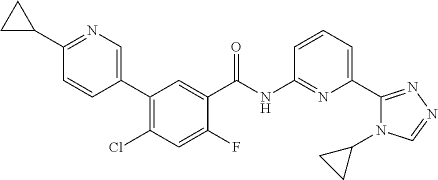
C1=CC(C2=C(Cl)C=C(F)C(C(NC3=NC(C4=NN=CN4C4CC4)=CC=C3)=O)=C2)=CN=C1C1CC1
